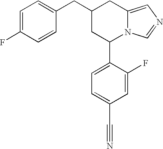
C1(CC2=CC=C(F)C=C2)CC(C2=CC=C(C#N)C=C2F)N2C(=CN=C2)C1
